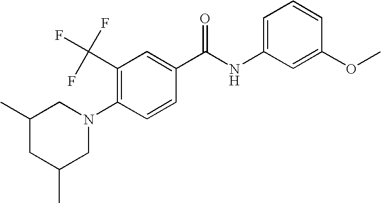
C1(C(F)(F)F)=C(N2CC(C)CC(C)C2)C=CC(C(NC2=CC=CC(OC)=C2)=O)=C1
